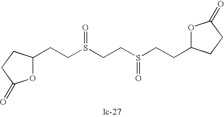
C(CS(CCS(CCC1OC(=O)CC1)=O)=O)C1OC(=O)CC1
